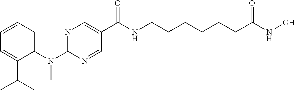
C1(N(C2=NC=C(C(NCCCCCCC(NO)=O)=O)C=N2)C)=CC=CC=C1C(C)C
